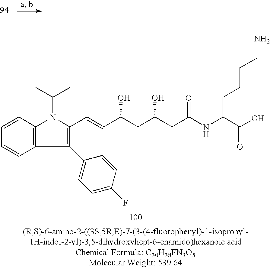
C1=CC=CC2=C1N(C(C)C)C(C=CC(CC(CC(NC(C(O)=O)CCCCN)=O)O)O)=C2C1=CC=C(F)C=C1
